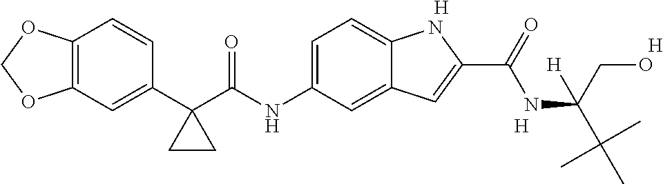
C1(C2(C(NC3=CC=C4C(=C3)C=C(C(=O)NC(C(C)(C)C)(CO)[H])N4)=O)CC2)=CC2=C(C=C1)OCO2.[H].[H].[H]
